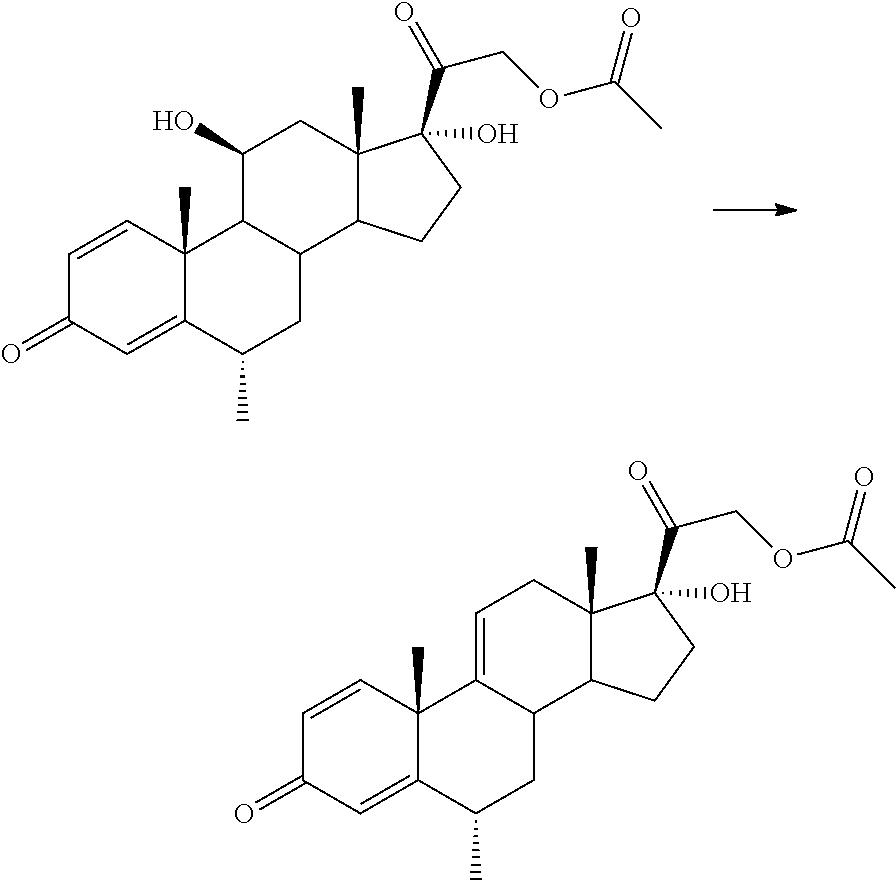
C1=CC2(C)C(=CC1=O)C(C)CC1C2=CCC2(C)C1CCC2(C(COC(C)=O)=O)O.C1=CC2(C)C(=CC1=O)C(C)CC1C2C(O)CC2(C)C1CCC2(C(COC(C)=O)=O)O
